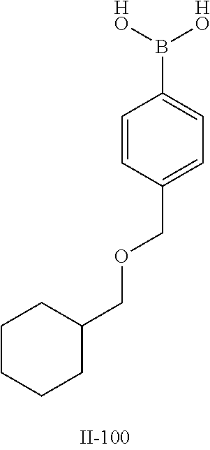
C1=CC(COCC2CCCCC2)=CC=C1B([HO])[HO]
